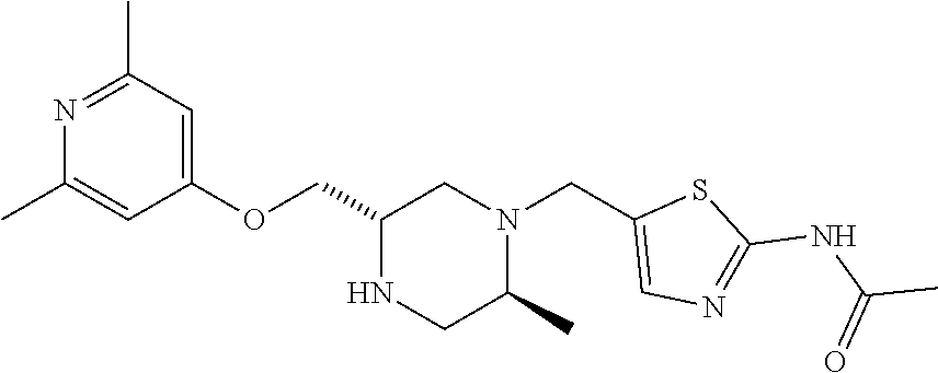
C1(C)=NC(C)=CC(OCC2NCC(C)N(CC3=CN=C(NC(C)=O)S3)C2)=C1
